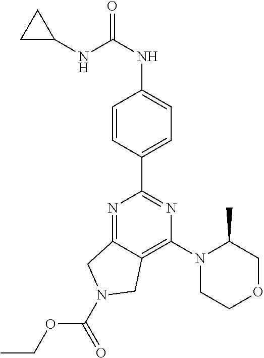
N1=C2C(=C(N3CCOCC3C)N=C1C1=CC=C(NC(=O)NC3CC3)C=C1)CN(C(=O)OCC)C2
